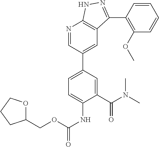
N1=CC(C2=CC=C(NC(=O)OCC3OCCC3)C(C(N(C)C)=O)=C2)=CC2=C1NN=C2C1=C(OC)C=CC=C1
